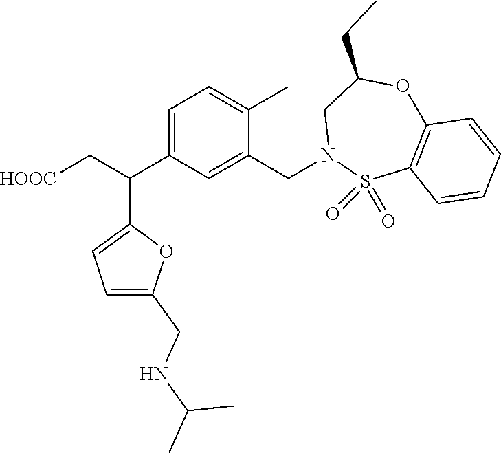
C1=C(C(C[HOOC])C2=CC=C(CNC(C)C)O2)C=C(CN2S(=O)(=O)C3=C(OC(CC)C2)C=CC=C3)C(C)=C1
